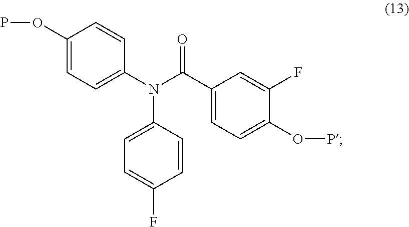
C1(C(N(C2=CC=C(OP)C=C2)C2=CC=C(F)C=C2)=O)=CC=C(OP)C(F)=C1
